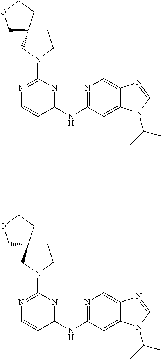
C1(NC2=NC=C3C(=C2)N(C(C)C)C=N3)=NC(N2CCC3(C2)COCC3)=NC=C1.C1(NC2=NC=C3C(=C2)N(C(C)C)C=N3)=NC(N2CCC3(C2)COCC3)=NC=C1
